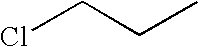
ClCCC
